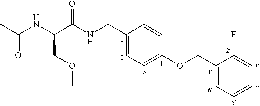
C1=C(CNC(C(NC(C)=O)COC)=O)C=CC(OCC2=CC=CC=C2F)=C1
